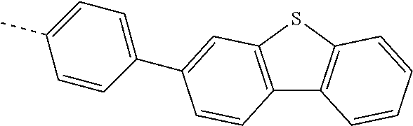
C12=C(SC3=C1C=CC=C3)C=C(C1=CC=C(C)C=C1)C=C2
